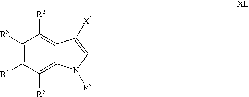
C1([R3])=C([R4])C([R5])=C2C(=C1[R2])C([X1])=CN2[Rz]
